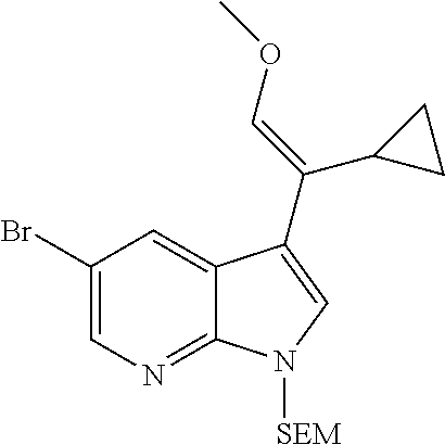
C1=C(Br)C=C2C(=N1)N([SEM])C=C2C(=COC)C1CC1
